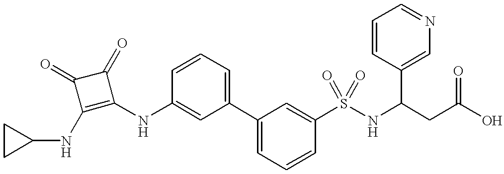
C1(NC2=C(NC3=CC(C4=CC=CC(S(NC(CC(O)=O)C5=CN=CC=C5)(=O)=O)=C4)=CC=C3)C(=O)C2=O)CC1
